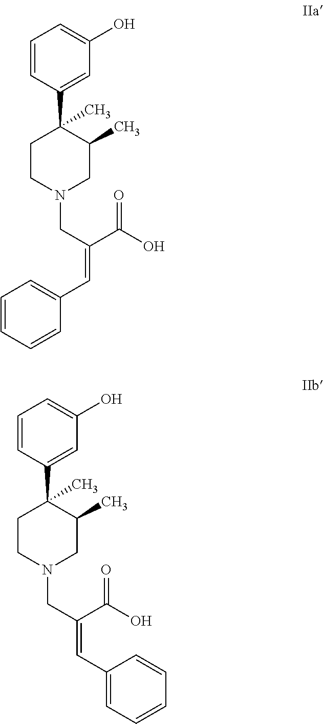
C1=CC(C2(C)CCN(CC(C(O)=O)=CC3=CC=CC=C3)CC2C)=CC(O)=C1.C1=CC(C2(C)CCN(CC(C(O)=O)=CC3=CC=CC=C3)CC2C)=CC(O)=C1
